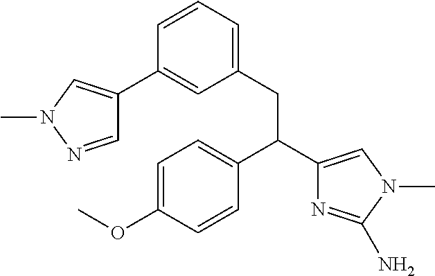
C1=C(OC)C=CC(C(C2=CN(C)C(N)=N2)CC2=CC=CC(C3=CN(C)N=C3)=C2)=C1
